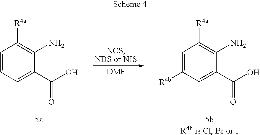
C1=CC=C(C(O)=O)C(N)=C1[R4a].C1=C([R4b])C=C(C(O)=O)C(N)=C1[R4a]
